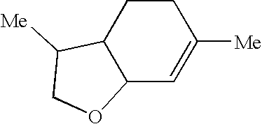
C1CC2C(C=C1[Me])OCC2[Me]
